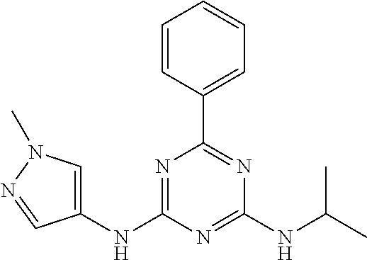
C1(NC2=NC(C3=CC=CC=C3)=NC(NC(C)C)=N2)=CN(C)N=C1
